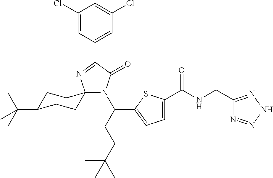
C1(Cl)=CC(C2=NC3(N(C(CCC(C)(C)C)C4=CC=C(C(NCC5=NNN=N5)=O)S4)C2=O)CCC(C(C)(C)C)CC3)=CC(Cl)=C1
